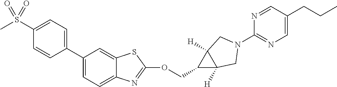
C1(C2=CC=C3C(=C2)SC(OCC2C4([H])C2([H])CN(C2=NC=C(CCC)C=N2)C4)=N3)=CC=C(S(=O)(C)=O)C=C1
